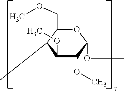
O1C(COC)C(C)C(OC)C(OC)C1OC
